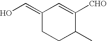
C1(=CO)CCC(C)C([CHO])=C1
